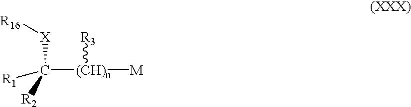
C([(CH)n]([M])[R3])([R1])([X][R16])[R2]
